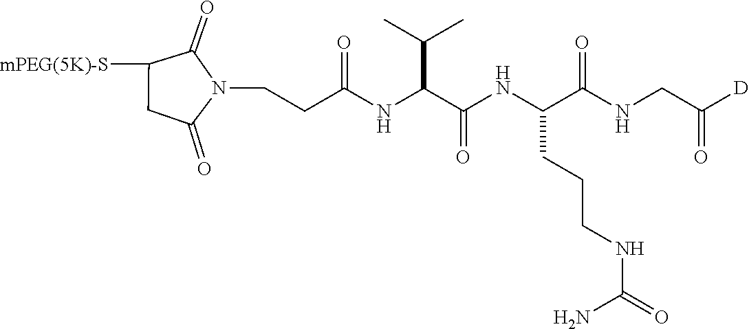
C1([mPEG(5K)-S])CC(=O)N(CCC(NC(C(NC(C(NCC([D])=O)=O)CCCNC(=O)N)=O)C(C)C)=O)C1=O
